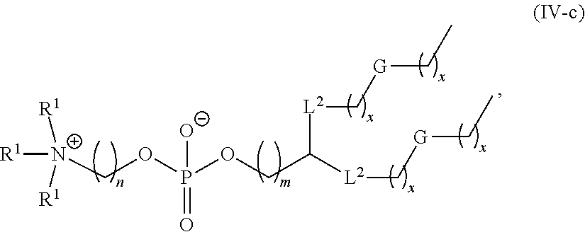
[N+](COP(OCC([L2]C[G]CC)[L2]C[G]CC)([O-])=O)([R1])([R1])[R1]
